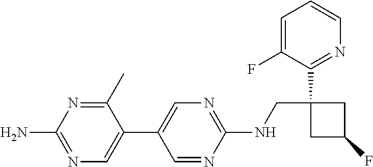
C1(NCC2(C3=NC=CC=C3F)CC(F)C2)=NC=C(C2=CN=C(N)N=C2C)C=N1
